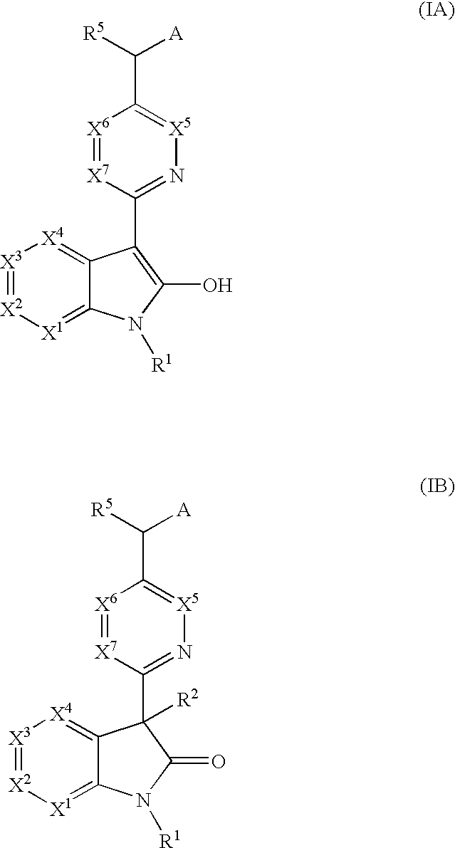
[X6]1=[X7]C(C2=C(O)N([R1])C3=[X1][X2]=[X3][X4]=C32)=N[X5]=C1C([R5])[A].[X6]1=[X7]C(C2([R2])C3=[X4][X3]=[X2][X1]=C3N([R1])C2=O)=N[X5]=C1C([R5])[A]
